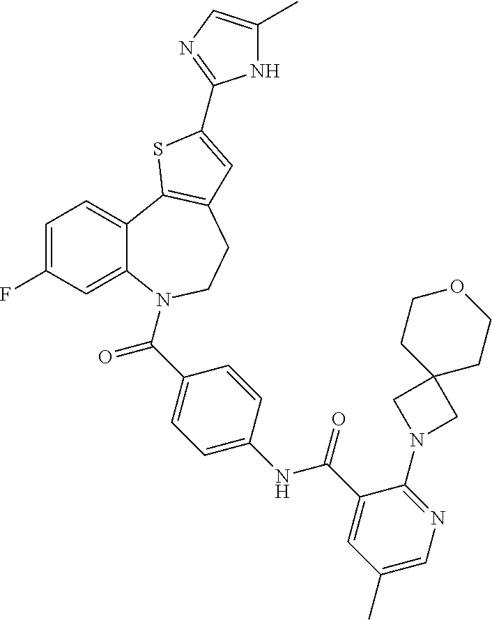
C1=C(F)C=C2C(=C1)C1=C(CCN2C(=O)C2=CC=C(NC(=O)C3=CC(C)=CN=C3N3CC4(C3)CCOCC4)C=C2)C=C(C2=NC=C(C)N2)S1
